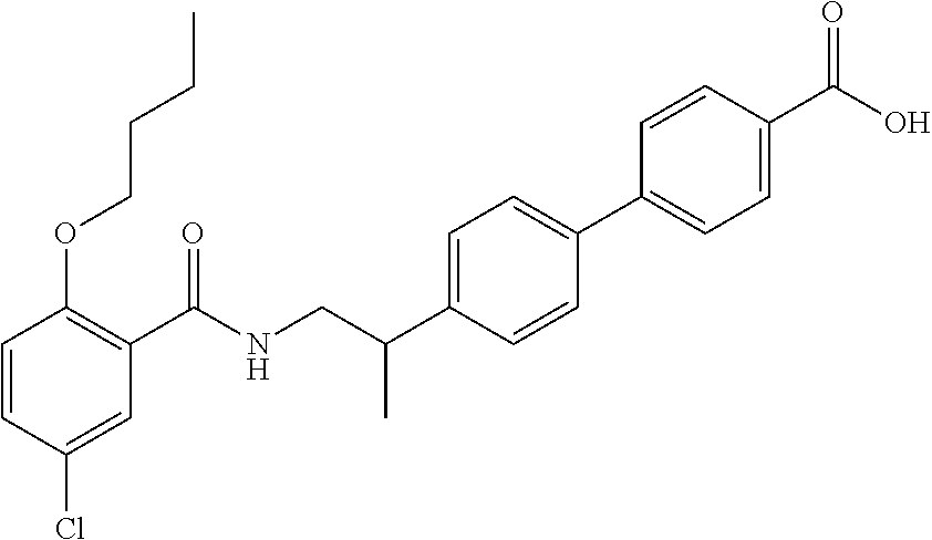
C1=CC(Cl)=CC(C(NCC(C2=CC=C(C3=CC=C(C(O)=O)C=C3)C=C2)C)=O)=C1OCCCC
